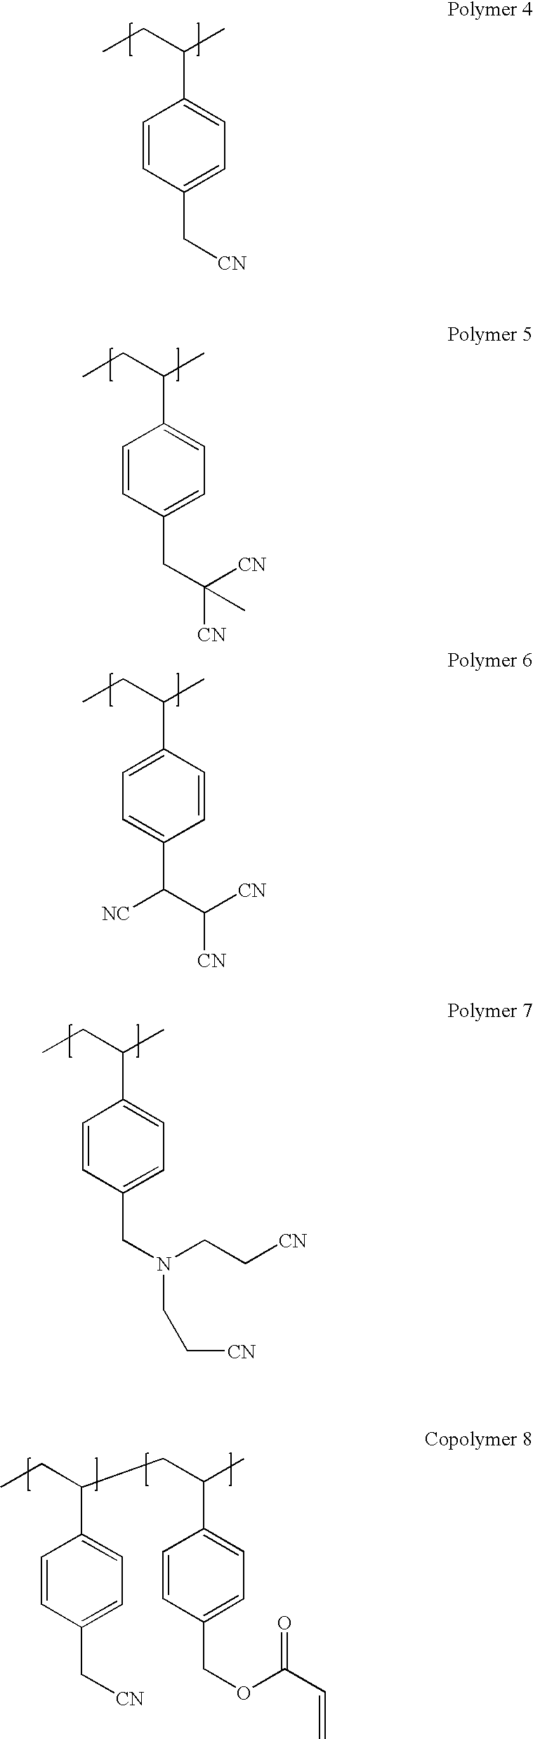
C1=CC(C[CN])=CC=C1C(C)CC.C1=CC(CC([CN])(C)[CN])=CC=C1C(C)CC.C1=C(C(C)CC)C=CC(C(C([CN])[CN])[NC])=C1.C1=CC(CN(CC[CN])CC[CN])=CC=C1C(C)CC.C1=CC(C[CN])=CC=C1C(CC(C)C1=CC=C(COC(C=C)=O)C=C1)CC
